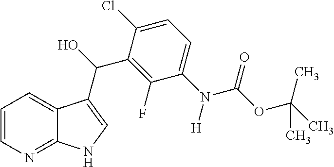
C1=CN=C2C(=C1)C(C(O)C1=C(F)C(N(C(OC(C)(C)C)=O)[H])=CC=C1Cl)=CN2
